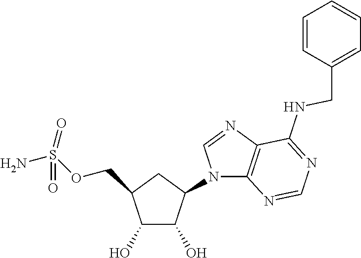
C1(O)C(O)C(N2C3=C(N=C2)C(NCC2=CC=CC=C2)=NC=N3)CC1COS(N)(=O)=O
